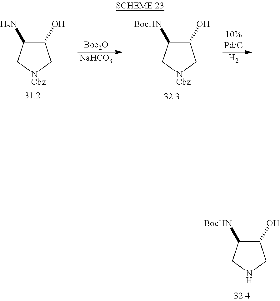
C1(O)C([BocHN])CNC1.C1(O)C(N)C[NCbz]C1.C1(O)C([BocHN])C[NCbz]C1.[Boc2O].[NaHCO3].[H2]
